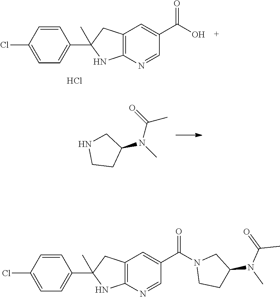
C12=C(N=CC(C(O)=O)=C1)NC(C1=CC=C(Cl)C=C1)(C)C2.Cl.C1(N(C(=O)C)C)CNCC1.C12=C(N=CC(C(N3CCC(N(C(=O)C)C)C3)=O)=C1)NC(C1=CC=C(Cl)C=C1)(C)C2
